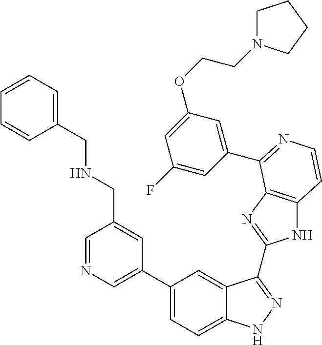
C1(C2=CN=CC(CNCC3=CC=CC=C3)=C2)=CC=C2C(=C1)C(C1=NC3=C(N1)C=CN=C3C1=CC(OCCN3CCCC3)=CC(F)=C1)=NN2
